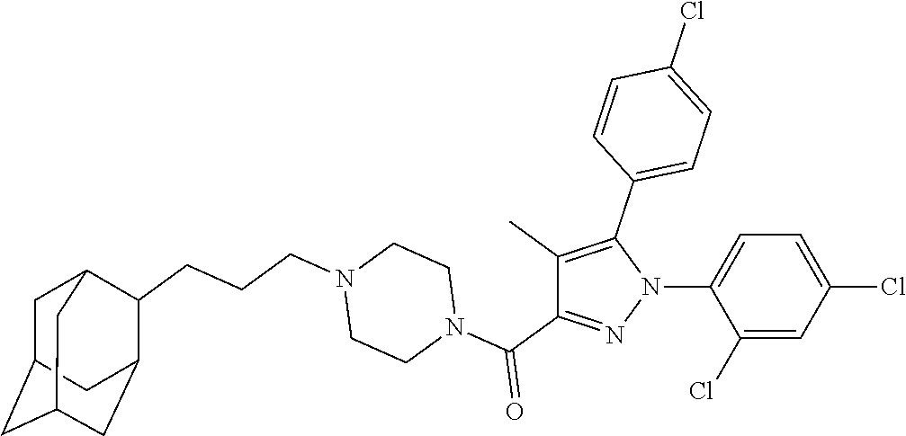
C1(Cl)=CC(Cl)=CC=C1N1N=C(C(N2CCN(CCCC3C4CC5CC(CC3C5)C4)CC2)=O)C(C)=C1C1=CC=C(Cl)C=C1
